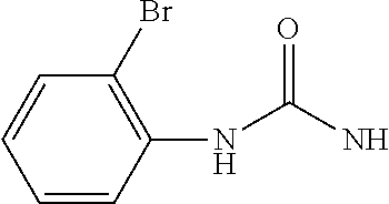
C1=CC(NC(N)=O)=C(Br)C=C1
